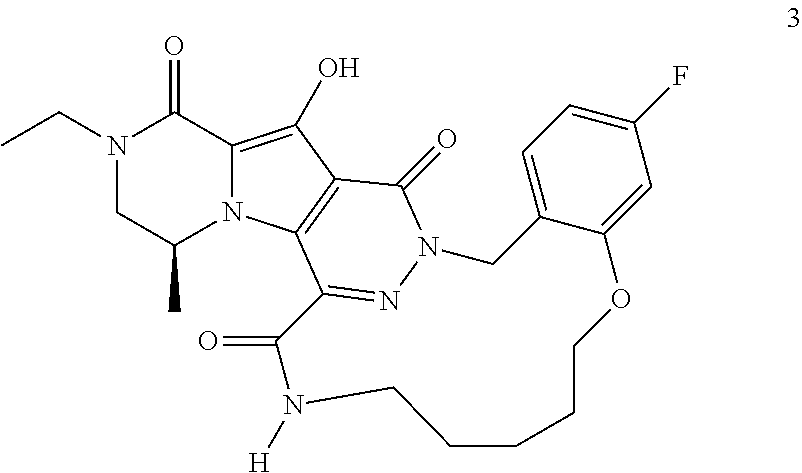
N1(CC)CC(C)N2C(=C(O)C3=C2C2=NN(C3=O)CC3=CC=C(F)C=C3OCCCCCN([H])C2=O)C1=O
